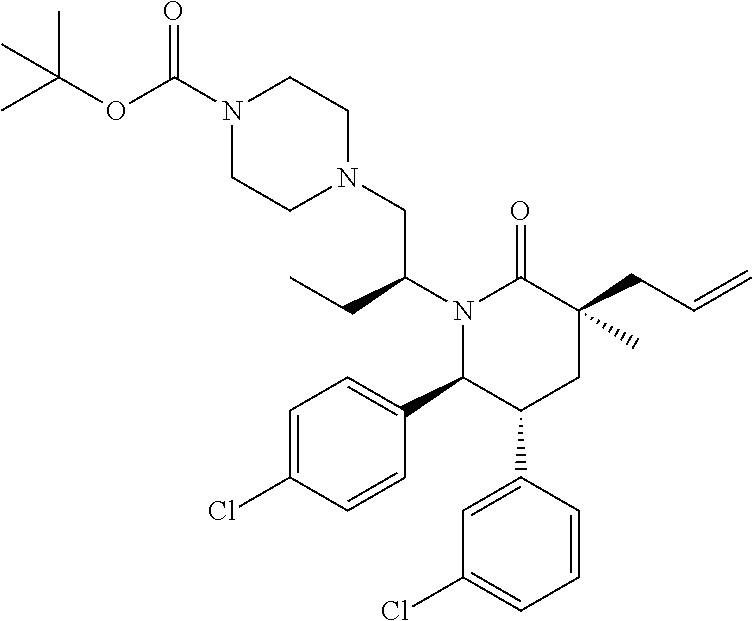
C1=C(Cl)C=CC(C2C(C3=CC(Cl)=CC=C3)CC(CC=C)(C)C(=O)N2C(CC)CN2CCN(C(OC(C)(C)C)=O)CC2)=C1
